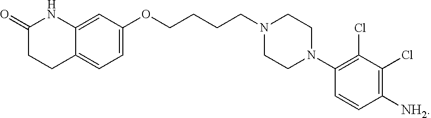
C1=C2C(=CC=C1OCCCCN1CCN(C3=C(Cl)C(Cl)=C([NH2])C=C3)CC1)CCC(=O)N2
